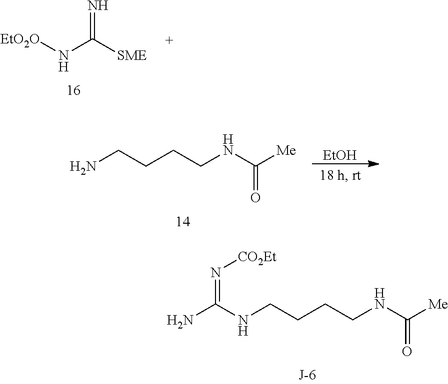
NCCCCNC([Me])=O.[EtOH].[EtO2O]NC([SME])=N.NC(NCCCCNC([Me])=O)=N[CO2Et]
